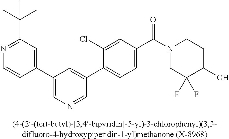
C1(C2=CN=CC(C3=CC=C(C(N4CC(F)(F)C(O)CC4)=O)C=C3Cl)=C2)=CC(C(C)(C)C)=NC=C1
